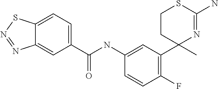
C1(NC(C2=CC=C3C(=C2)N=NS3)=O)=CC(C2(C)N=C(N)SCC2)=C(F)C=C1
